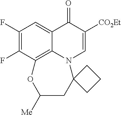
C1(F)=C(F)C2=C3C(=C1)C(=O)C([CO2Et])=CN3C1(CC([Me])O2)CCC1
